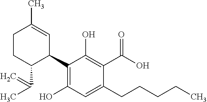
C1CC(C(C)=C)C(C2=C(O)C=C(CCCCC)C(C(O)=O)=C2O)C=C1C
